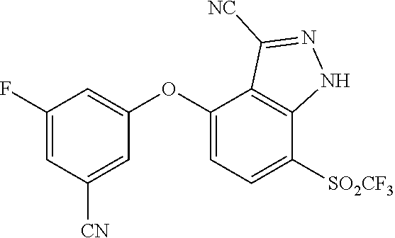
C1(OC2=CC=C([SO2CF3])C3=C2C([NC])=NN3)=CC(F)=CC([CN])=C1
